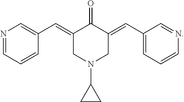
C1=CC(C=C2CN(C3CC3)CC(=CC3=CC=CN=C3)C2=O)=CN=C1
